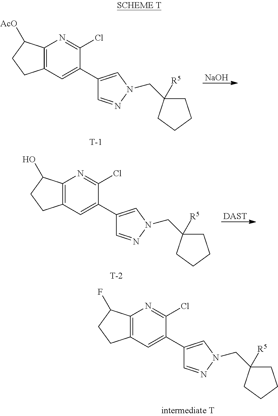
C12=C(C=C(C3=CN(CC4([R5])CCCC4)N=C3)C(Cl)=N1)CCC2F.[NaOH].C12=C(C=C(C3=CN(CC4([R5])CCCC4)N=C3)C(Cl)=N1)CCC2[AcO].[T].[DAST].C12=C(C=C(C3=CN(CC4([R5])CCCC4)N=C3)C(Cl)=N1)CCC2O.[T]
